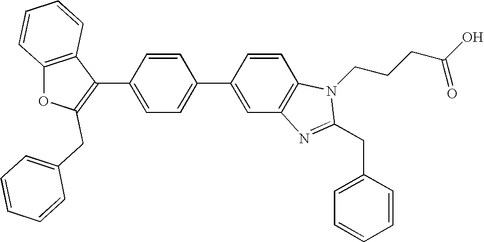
C12=C(C(C3=CC=C(C4=CC5=C(C=C4)N(CCCC(O)=O)C(CC4=CC=CC=C4)=N5)C=C3)=C(CC3=CC=CC=C3)O1)C=CC=C2
